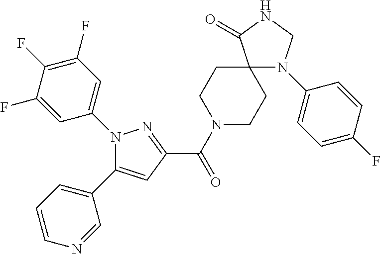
N1(C(C2=NN(C3=CC(F)=C(F)C(F)=C3)C(C3=CC=CN=C3)=C2)=O)CCC2(CC1)N(C1=CC=C(F)C=C1)CNC2=O
